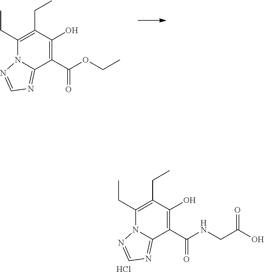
C1(CC)=C(CC)C(O)=C(C(OCC)=O)C2=NC=NN12.C1(CC)=C(CC)C(O)=C(C(NCC(O)=O)=O)C2=NC=NN12.Cl
